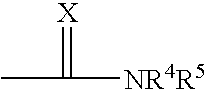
CC(=[X])[NR4R5]
